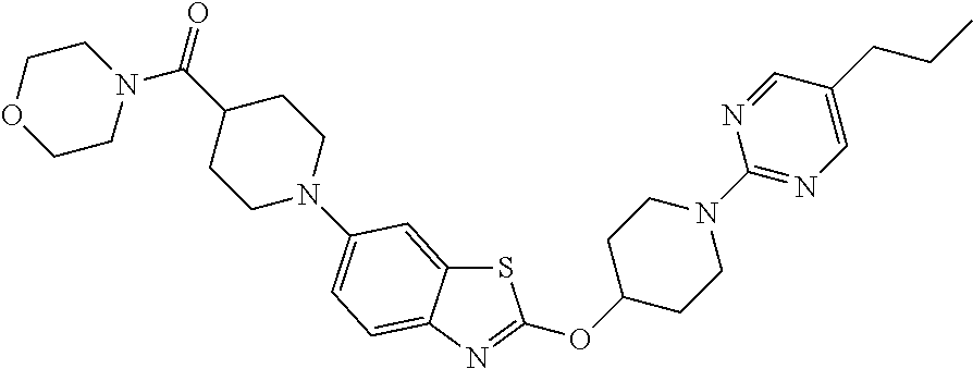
S1C2=CC(N3CCC(C(=O)N4CCOCC4)CC3)=CC=C2N=C1OC1CCN(C2=NC=C(CCC)C=N2)CC1
